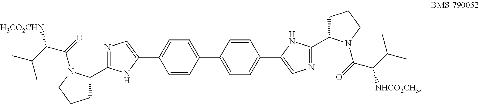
C1C(C2=NC=C(C3=CC=C(C4=CC=C(C5=CN=C(C6CCCN6C(=O)C(C(C)C)[NHCO2CH3])N5)C=C4)C=C3)N2)N(C(=O)C(C(C)C)[H3CO2CHN])CC1
